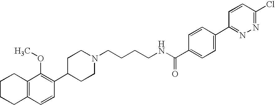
C1(C2=C(OC)C3=C(C=C2)CCCC3)CCN(CCCCNC(=O)C2=CC=C(C3=NN=C(Cl)C=C3)C=C2)CC1
